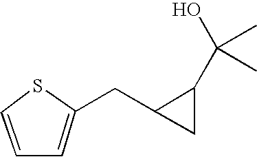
C1=CC=C(CC2CC2C(O)(C)C)S1
